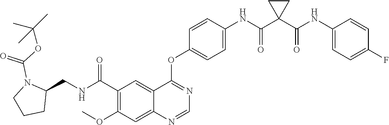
C12=CC(C(NCC3N(C(OC(C)(C)C)=O)CCC3)=O)=C(OC)C=C1N=CN=C2OC1=CC=C(NC(C2(C(NC3=CC=C(F)C=C3)=O)CC2)=O)C=C1
